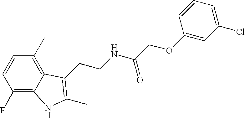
C1(F)=C2C(=C(C)C=C1)C(CCNC(COC1=CC(Cl)=CC=C1)=O)=C(C)N2
